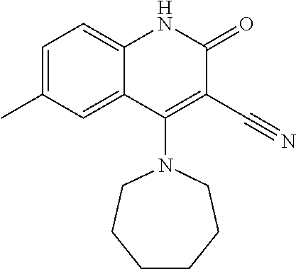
C1=C(C)C=C2C(=C1)NC(=O)C(C#N)=C2N1CCCCCC1
